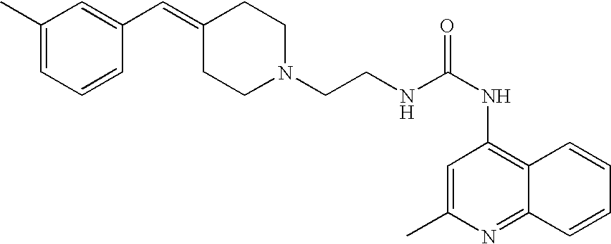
N1(CCNC(NC2=C3C(=NC(C)=C2)C=CC=C3)=O)CCC(=CC2=CC(C)=CC=C2)CC1
